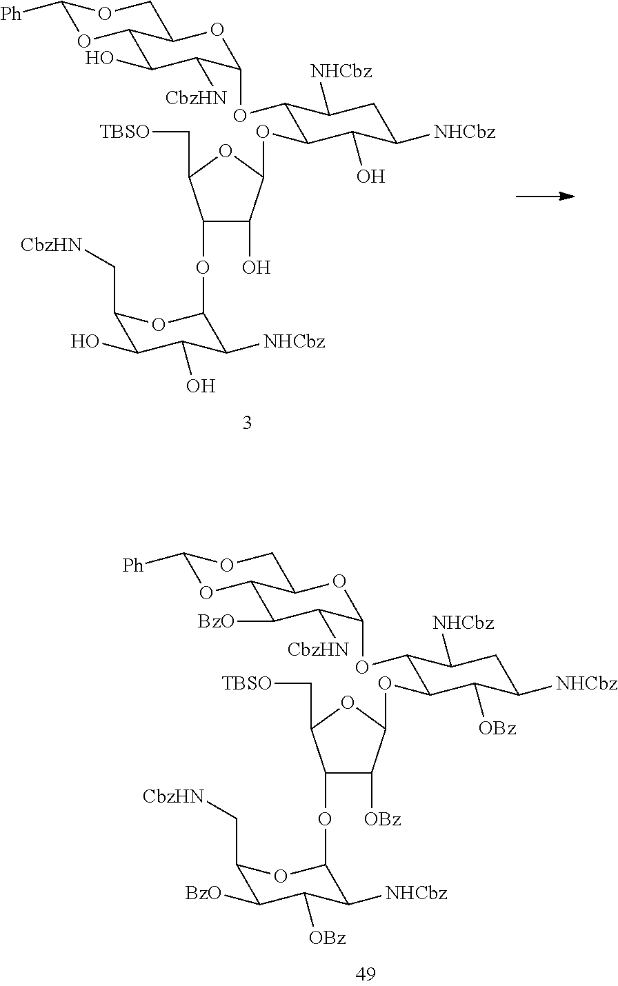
C1(OC2C([NHCbz])C(O)C(O)C(C[CbzHN])O2)C(O)C(OC2C(OC3C([CbzHN])C(O)C4OC([Ph])OCC4O3)C([NHCbz])CC([NHCbz])C2O)OC1C[TBSO].C1(OC2C([NHCbz])C([OBz])C([BzO])C(C[CbzHN])O2)C([OBz])C(OC2C(OC3C([CbzHN])C([BzO])C4OC([Ph])OCC4O3)C([NHCbz])CC([NHCbz])C2[OBz])OC1C[TBSO]
